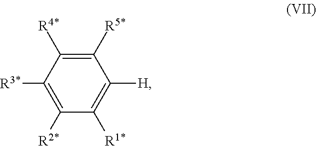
C1([R5*])=C([R4*])C([R3*])=C([R2*])C([R1*])=C1[H]
